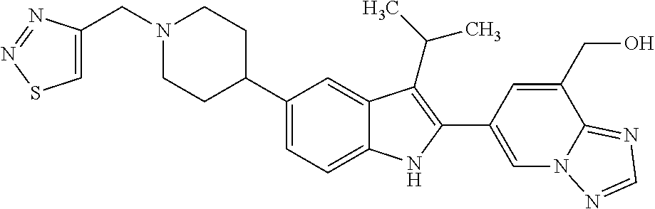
N1(CC2=CSN=N2)CCC(C2=CC=C3C(=C2)C(C(C)C)=C(C2=CN4C(=NC=N4)C(CO)=C2)N3)CC1
